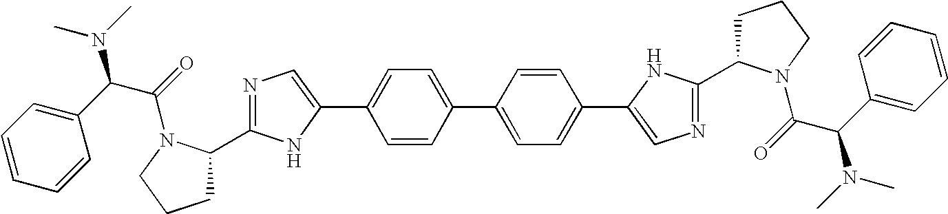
C1=CC(C2=CC=C(C3=CN=C(C4CCCN4C(C(C4=CC=CC=C4)N(C)C)=O)N3)C=C2)=CC=C1C1=CN=C(C2CCCN2C(C(N(C)C)C2=CC=CC=C2)=O)N1
